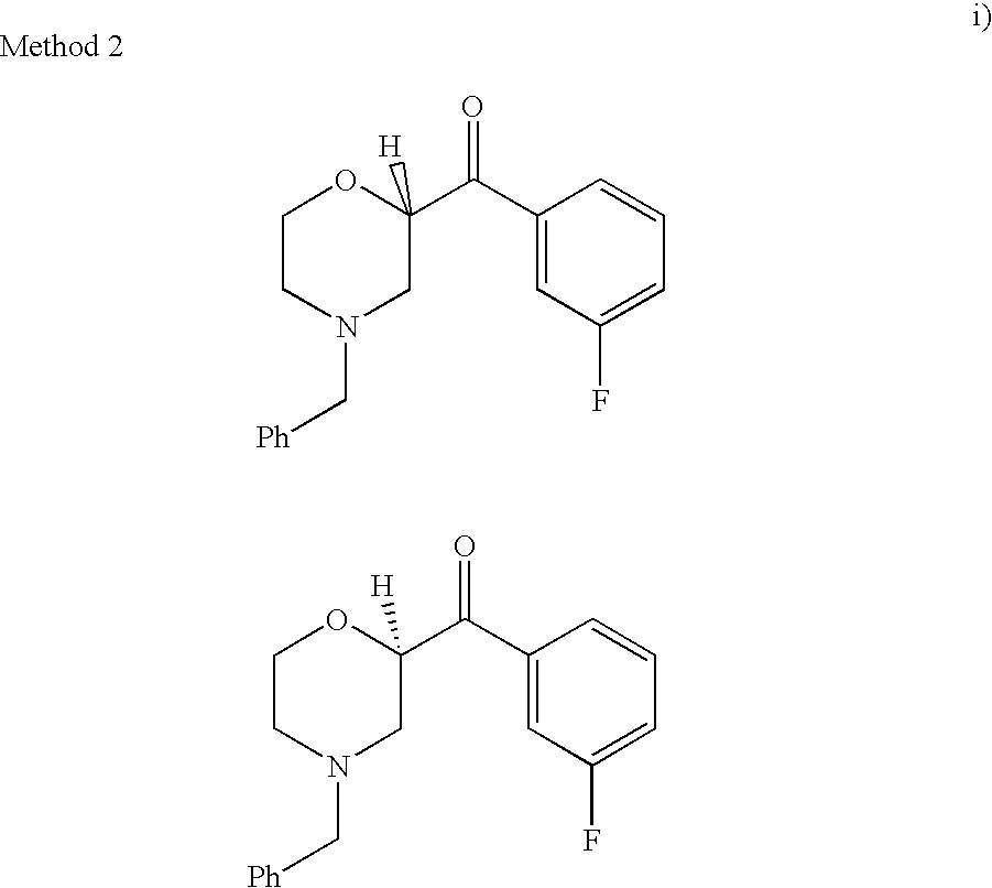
C1CN(C[Ph])CC(C(C2=CC(F)=CC=C2)=O)([H])O1.C1CN(C[Ph])CC(C(C2=CC(F)=CC=C2)=O)([H])O1
